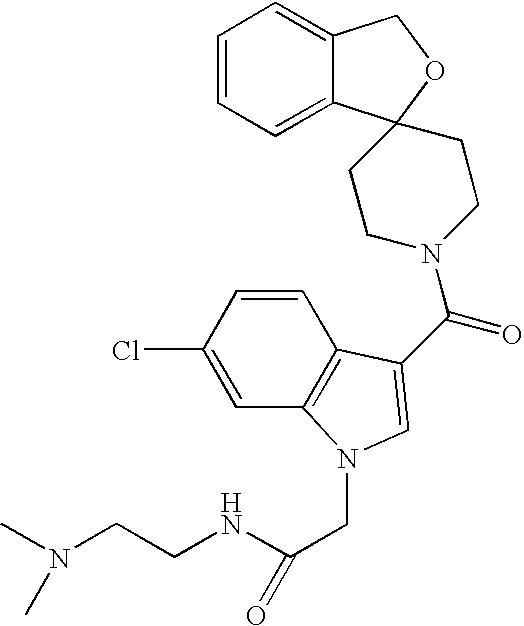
C1=CC=C2C(=C1)COC21CCN(C(=O)C2=CN(CC(NCCN(C)C)=O)C3=C2C=CC(Cl)=C3)CC1
